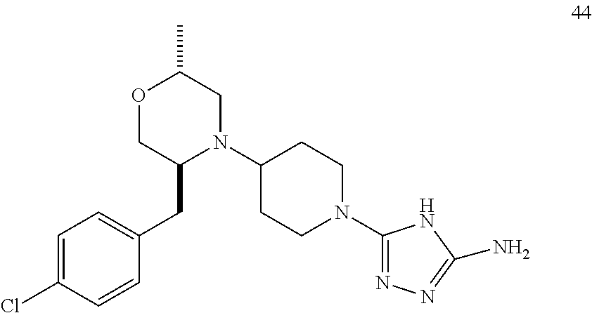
C1=C(Cl)C=CC(CC2N(C3CCN(C4=NN=C(N)N4)CC3)CC(C)OC2)=C1
